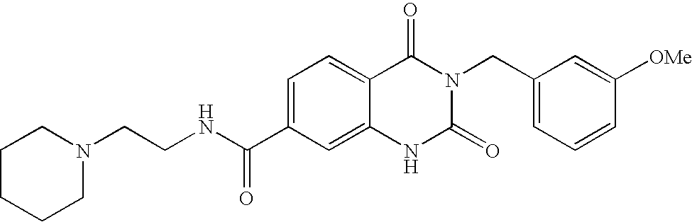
N1(CCNC(C2=CC=C3C(=C2)NC(=O)N(CC2=CC=CC([OMe])=C2)C3=O)=O)CCCCC1
